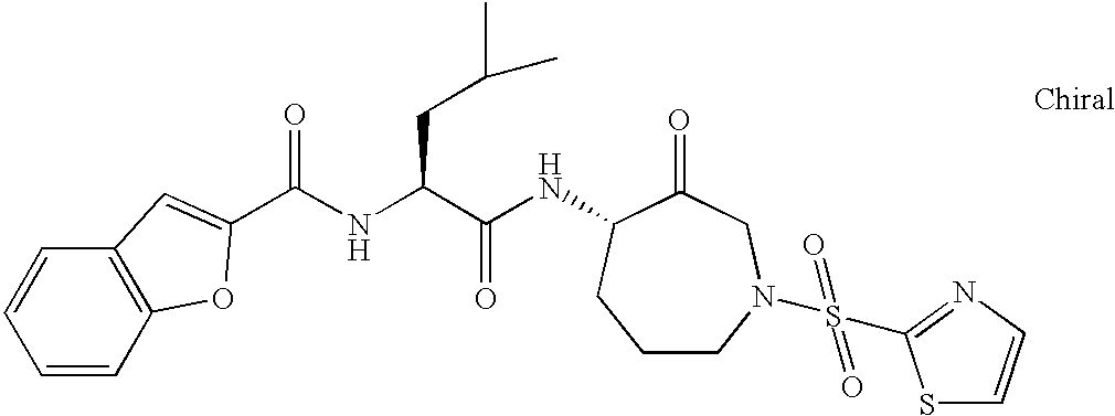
C1=CC2=C(C=C1)C=C(C(NC(C(NC1C(=O)CN(S(=O)(=O)C3=NC=CS3)CCC1)=O)CC(C)C)=O)O2
